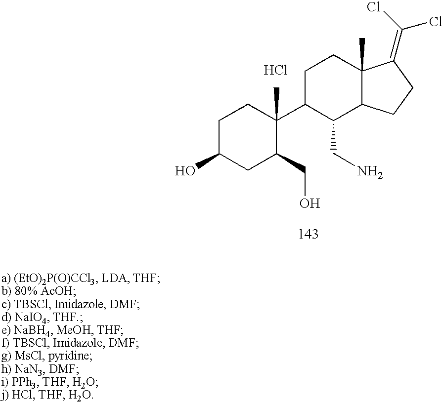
C1C(O)CC(CO)C(C2C(CN)C3C(C)(CC2)C(=C(Cl)Cl)CC3)(C)C1.Cl
